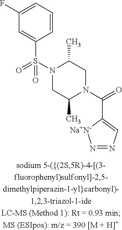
C1=CC=C(F)C=C1S(=O)(=O)N1CC(C)N(C(=O)C2=CN=N[Na+N-]2)CC1C
